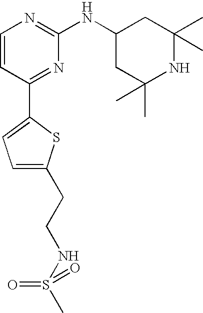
C1=CC(C2=CC=C(CCNS(C)(=O)=O)S2)=NC(NC2CC(C)(C)NC(C)(C)C2)=N1
